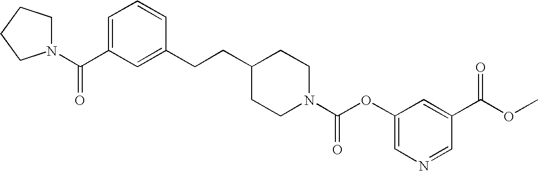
N1(C(OC2=CN=CC(C(OC)=O)=C2)=O)CCC(CCC2=CC(C(N3CCCC3)=O)=CC=C2)CC1
